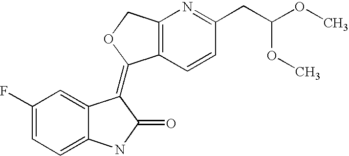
C1(F)=CC=C2C(=C1)C(=C1C3=C(N=C(CC(OC)OC)C=C3)CO1)C(=O)N2
